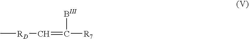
C[RD]C=C([R7])B
